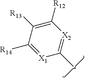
C1(C)=[X2]C([R12])=C([R13])C([R14])=[X1]1
